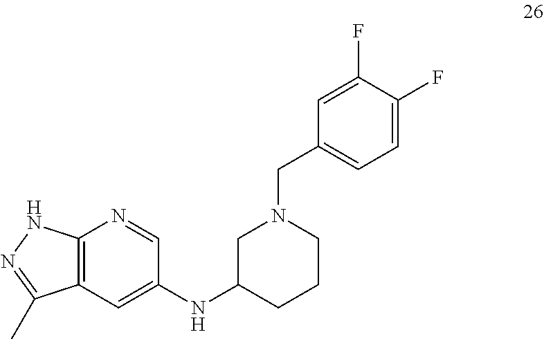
C12=C(C=C(NC3CN(CC4=CC=C(F)C(F)=C4)CCC3)C=N1)C(C)=NN2
